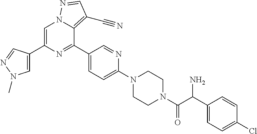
C1=C(C2=CN(C)N=C2)N=C(C2=CC=C(N3CCN(C(=O)C(C4=CC=C(Cl)C=C4)N)CC3)N=C2)C2=C(C#N)C=NN12
